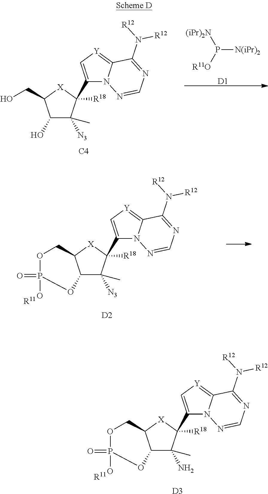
C1(C2([R18])C([N3])(C)C(O)C(CO)[X]2)=C[Y]=C2N1N=CN=C2N([R12])[R12].P([N(iPr)2])([R11O])[(iPr)2N].[D1].[C4].C1(C2([R18])C([N3])(C)C3C([X]2)COP(=O)(O)O3)=C[Y]=C2N1N=CN=C2N([R12])[R12].[R11].[D2].C1(C2([R18])C(N)(C)C3C([X]2)COP(=O)(O)O3)=C[Y]=C2N1N=CN=C2N([R12])[R12].[R11].[D3]
